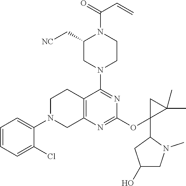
C1=CC=C(Cl)C(N2CC3=C(CC2)C(N2CCN(C(=O)C=C)C(C[NC])C2)=NC(OC2(C4CC(O)CN4C)CC2(C)C)=N3)=C1
